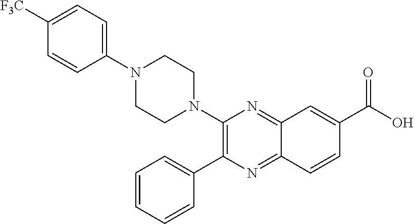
C12=NC(N3CCN(C4=CC=C([F3C])C=C4)CC3)=C(C3=CC=CC=C3)N=C1C=CC(C(O)=O)=C2
